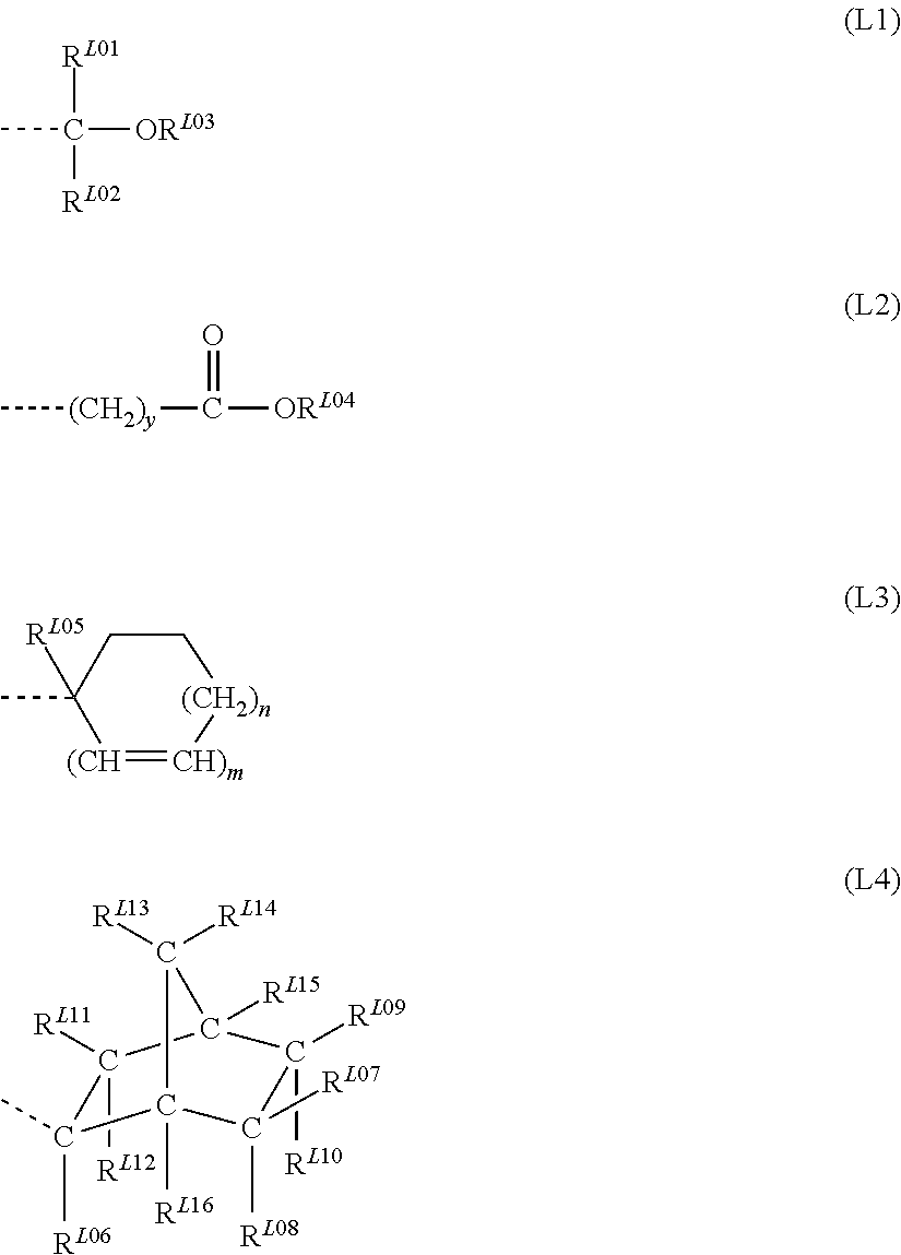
CC([ORL03])([RL01])[RL02].C[(CH2)y]C([ORL04])=O.C1CC(C)([RL05])[(CH]=[CH)m][(CH2)n]1.C1(C)([RL06])C2([RL16])C([RL08])([RL07])C([RL10])([RL09])C([RL15])(C1([RL12])[RL11])C2([RL13])[RL14]
